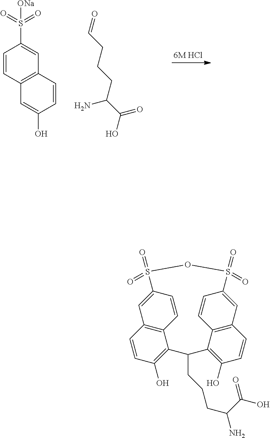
C1=CC2=C(C=C1S(=O)(=O)[ONa])C=CC(O)=C2.O=CCCCC(C(O)=O)N.C12=C3C=CC(O)=C1C(CCCC(C(=O)O)N)C1=C(O)C=CC4=C1C=CC(=C4)S(=O)(=O)OS(=O)(=O)C(=C3)C=C2
